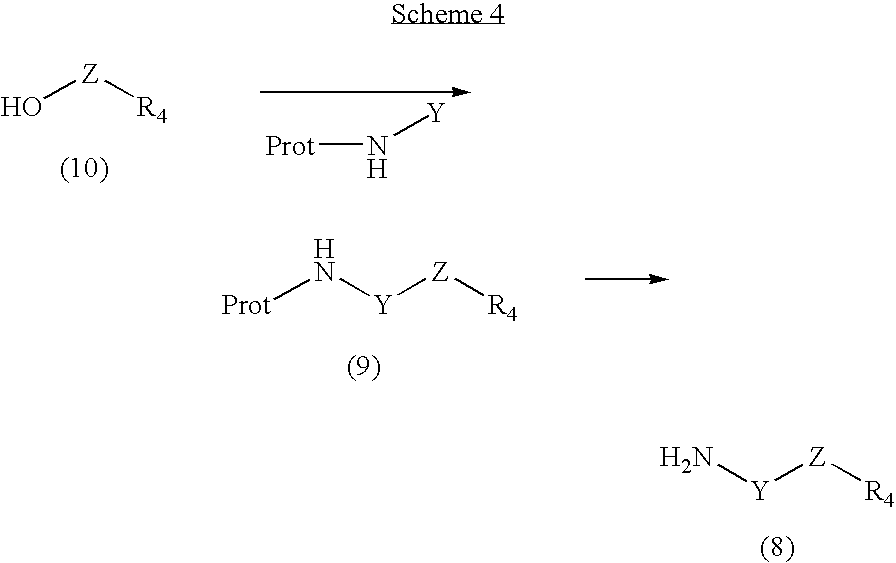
N[Y][Z][R4].O[Z][R4].[Prot]N[Y].[Prot]N[Y][Z][R4]
